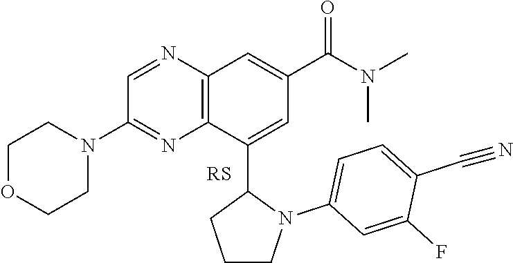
C1=NC2=C(N=C1N1CCOCC1)C(C1CCCN1C1=CC=C(C#N)C(F)=C1)=CC(C(N(C)C)=O)=C2
